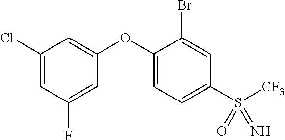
C1(Cl)=CC(F)=CC(OC2=CC=C(S([CF3])(=N)=O)C=C2Br)=C1
